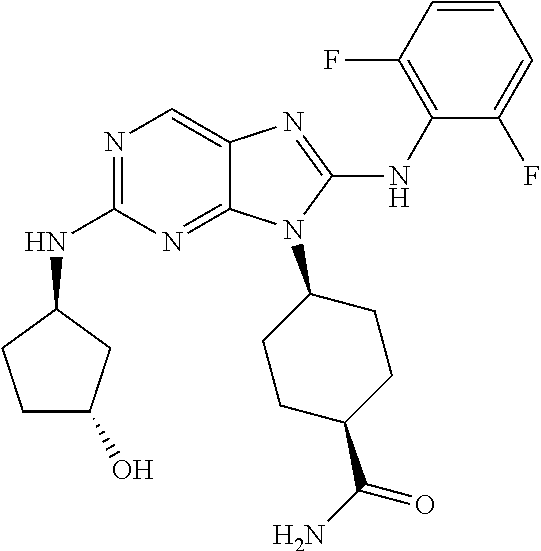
N1=C(NC2CCC(O)C2)N=C2C(=C1)N=C(NC1=C(F)C=CC=C1F)N2C1CCC(C(N)=O)CC1
